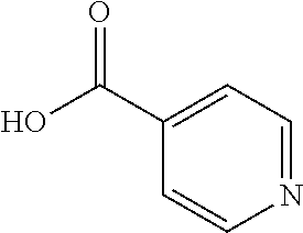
C1=CC(C(O)=O)=CC=N1
